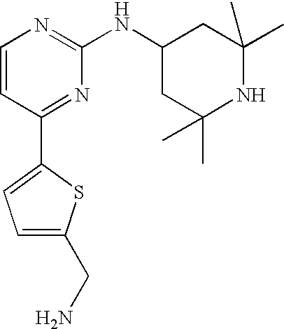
C1=CC(C2=CC=C(CN)S2)=NC(NC2CC(C)(C)NC(C)(C)C2)=N1
